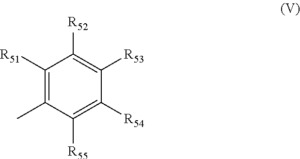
C1([R51])=C(C)C([R55])=C([R54])C([R53])=C1[R52]
